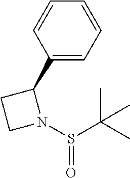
C1=CC(C2CCN2S(C(C)(C)C)=O)=CC=C1
